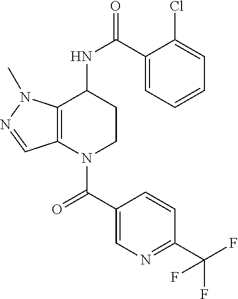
C1(C(NC2CCN(C(C3=CN=C(C(F)(F)F)C=C3)=O)C3=C2N(C)N=C3)=O)=CC=CC=C1Cl
